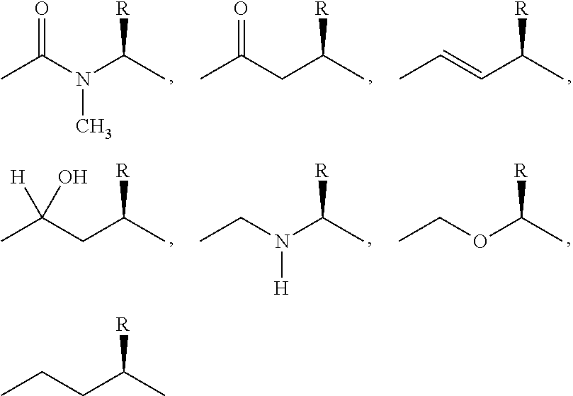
CCCC(C)[R].CC(N(C(C)[R])C)=O.CC(CC(C)[R])=O.CC=CC(C)[R].CC(CC(C)[R])(O)[H].CCN(C(C)[R])[H].CCOC(C)[R]
